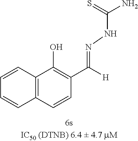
C1=CC2=C(C=C1)C=CC(C([H])=NNC(N)=S)=C2O
